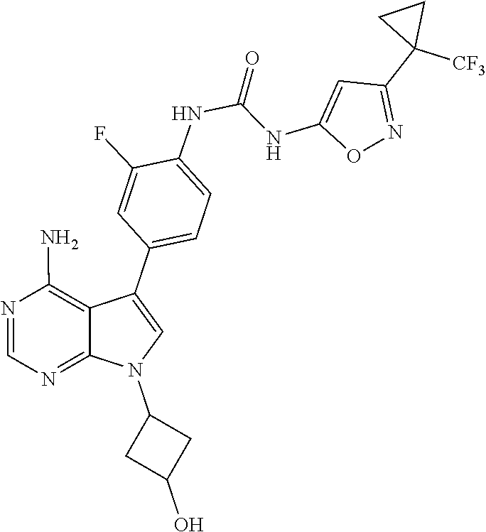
N1=C2N(C3CC(O)C3)C=C(C3=CC=C(NC(=O)NC4=CC(C5([CF3])CC5)=NO4)C(F)=C3)C2=C(N)N=C1
